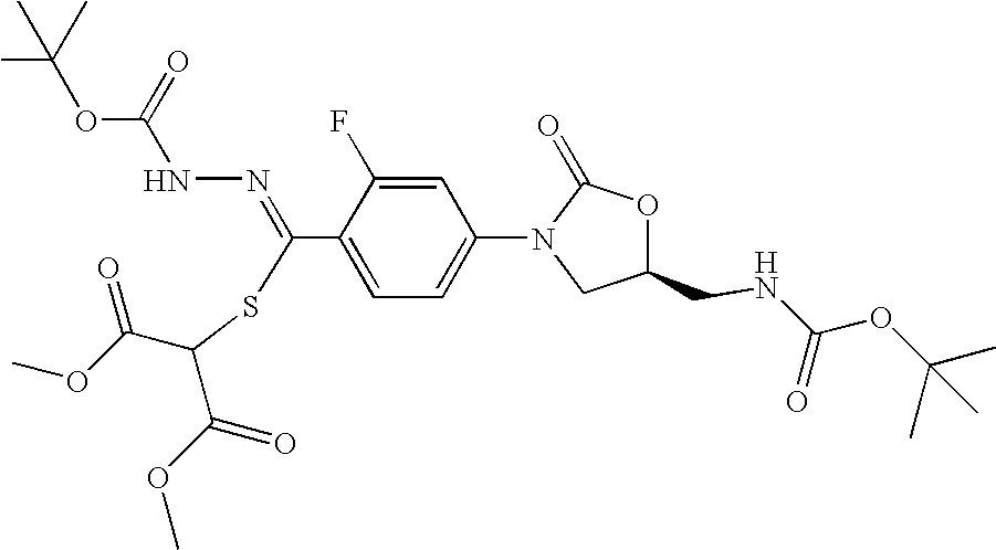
C(C1=CC=C(N2CC(CNC(OC(C)(C)C)=O)OC2=O)C=C1F)(=NNC(OC(C)(C)C)=O)SC(C(OC)=O)C(OC)=O
